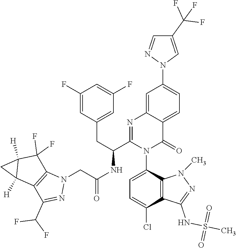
C1=C(N2C(=O)C3=CC=C(N4C=C(C(F)(F)F)C=N4)C=C3N=C2C(NC(CN2C3=C(C(C(F)F)=N2)C2([H])C([H])(C3(F)F)C2)=O)CC2=CC(F)=CC(F)=C2)C2=C(C(Cl)=C1)C(NS(C)(=O)=O)=NN2C
